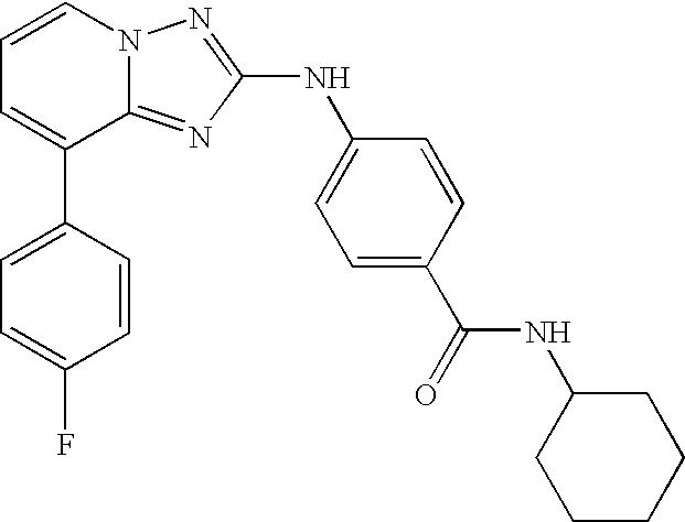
C1=C(C2=CC=CN3C2=NC(NC2=CC=C(C(=O)NC4CCCCC4)C=C2)=N3)C=CC(F)=C1
